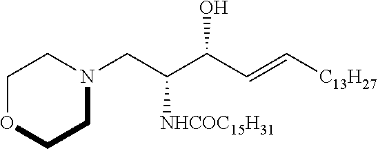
C1OCCN(CC(C(C=C[C13H27])O)[NHCOC15H31])C1
